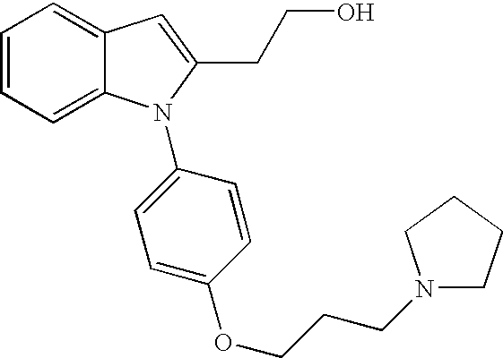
C1=CC=C2C(=C1)C=C(CCO)N2C1=CC=C(OCCCN2CCCC2)C=C1
